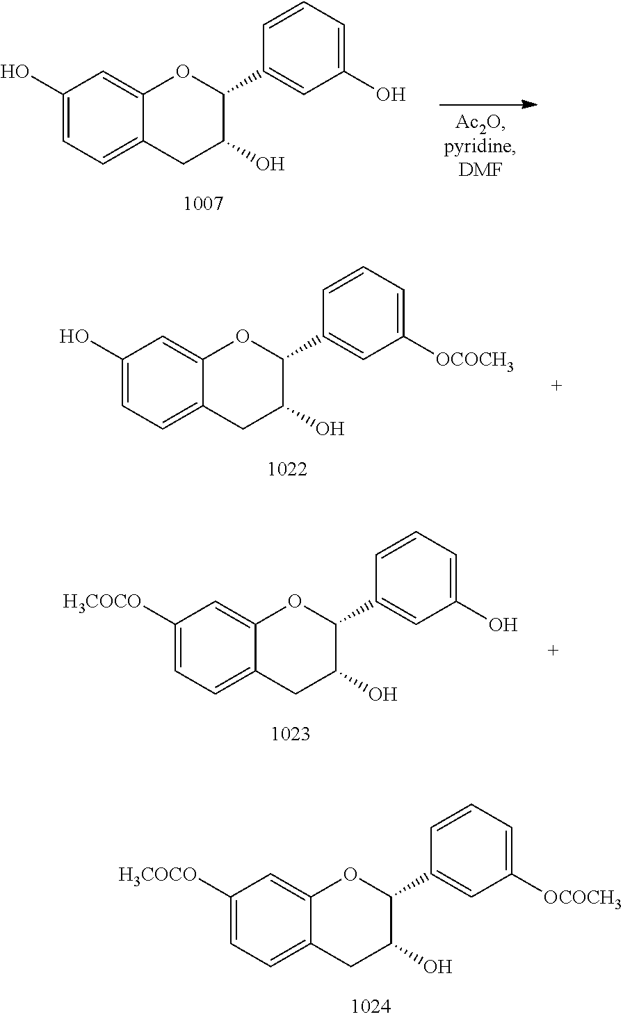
C1(O)=CC=C2C(=C1)OC(C1=CC(O)=CC=C1)C(O)C2.C1(O)=CC=C2C(=C1)OC(C1=CC([OCOCH3])=CC=C1)C(O)C2.C1([H3COCO])=CC=C2C(=C1)OC(C1=CC(O)=CC=C1)C(O)C2.C1([H3COCO])=CC=C2C(=C1)OC(C1=CC([OCOCH3])=CC=C1)C(O)C2
